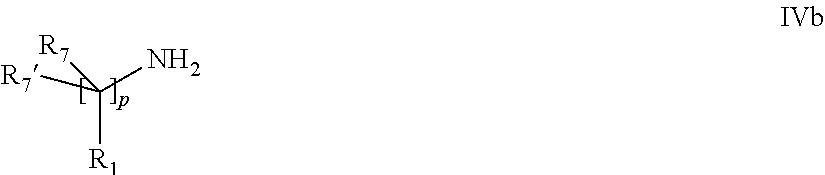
C(N)([R1])([R7])[R7]
